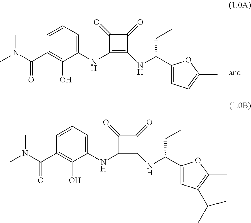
C1(NC2=C(NC(C3=CC=C(C)O3)CC)C(=O)C2=O)=CC=CC(C(N(C)C)=O)=C1O.C1(NC2=C(NC(C3=CC(C(C)C)=C(C)O3)CC)C(=O)C2=O)=CC=CC(C(N(C)C)=O)=C1O
